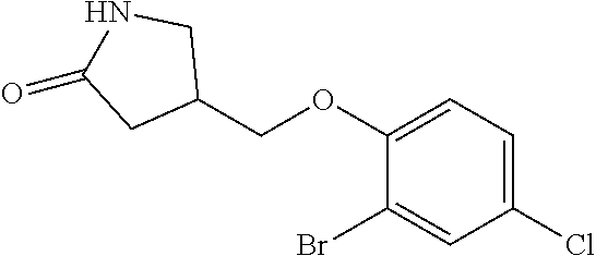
C1(Br)=CC(Cl)=CC=C1OCC1CNC(=O)C1
